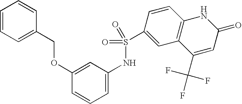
C1(OCC2=CC=CC=C2)=CC(NS(=O)(=O)C2=CC3=C(C=C2)NC(=O)C=C3C(F)(F)F)=CC=C1
